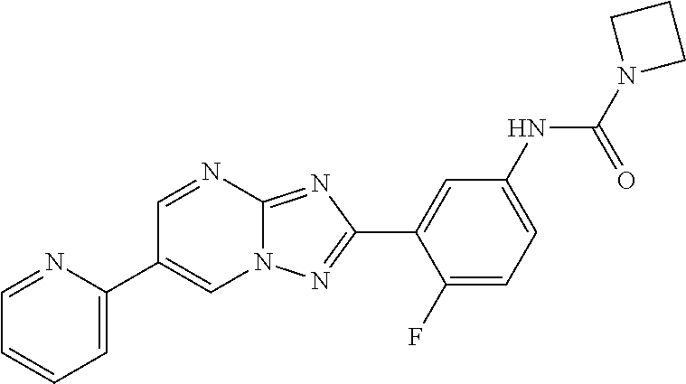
C1=C(C2=CN3C(=NC(C4=CC(NC(N5CCC5)=O)=CC=C4F)=N3)N=C2)N=CC=C1
